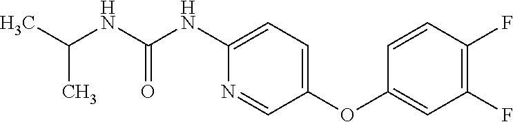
C1(NC(NC(C)C)=O)=CC=C(OC2=CC(F)=C(F)C=C2)C=N1
